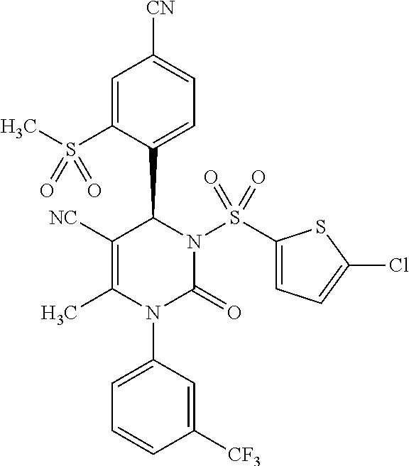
C1([NC])=C(C)N(C2=CC=CC([CF3])=C2)C(=O)N(S(C2=CC=C(Cl)S2)(=O)=O)C1C1=CC=C([CN])C=C1S(C)(=O)=O
